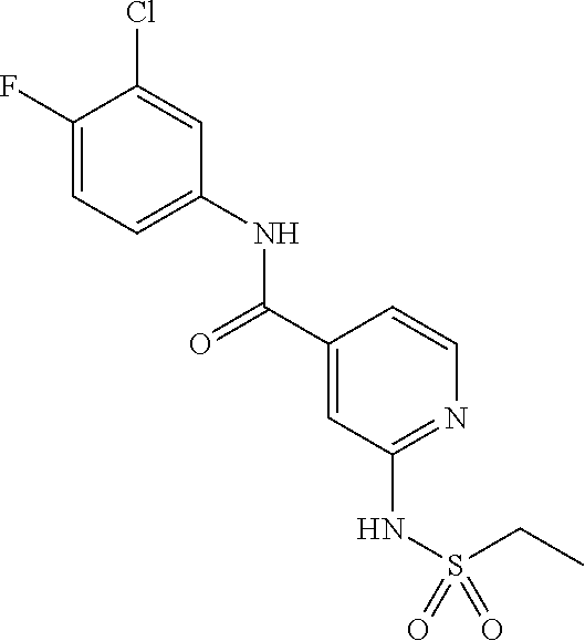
C1(F)=CC=C(NC(C2=CC(NS(=O)(CC)=O)=NC=C2)=O)C=C1Cl
